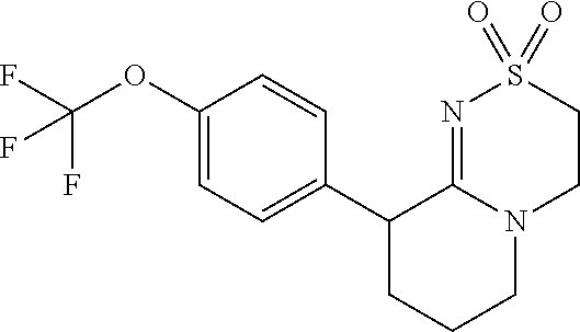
C1(C2CCCN3C2=NS(=O)(=O)CC3)=CC=C(OC(F)(F)F)C=C1
